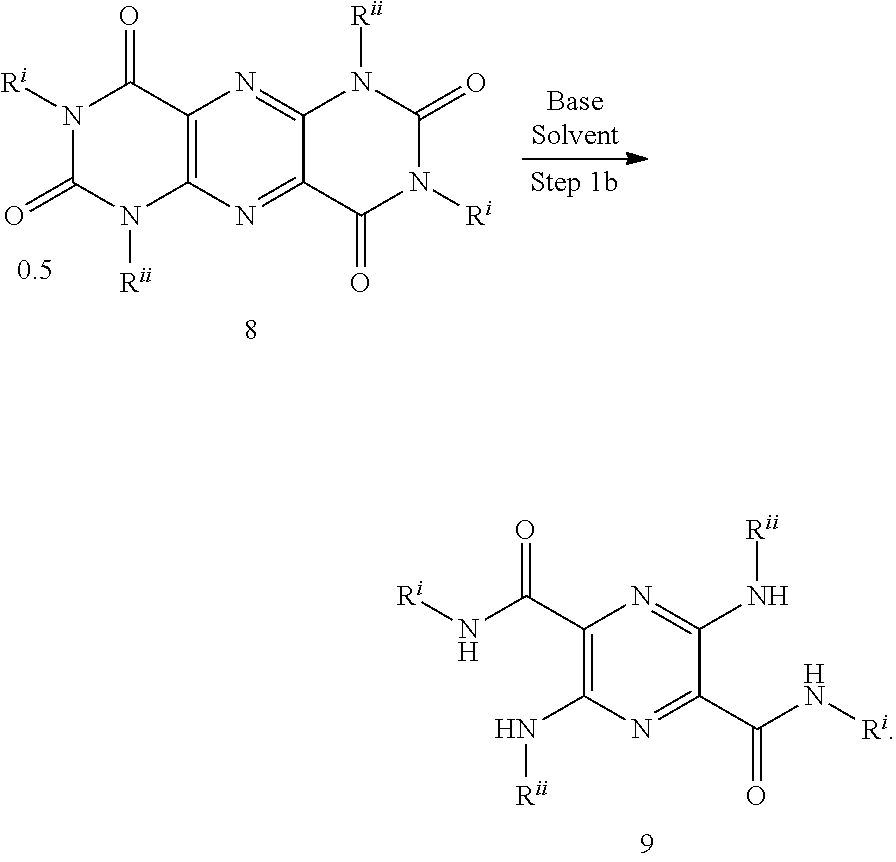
C1(C(N[Ri])=O)=C(N[Rii])N=C(C(N[Ri])=O)C(N[Rii])=N1.C12=C(N=C3C(=N1)N([Rii])C(=O)N([Ri])C3=O)N([Rii])C(=O)N([Ri])C2=O
